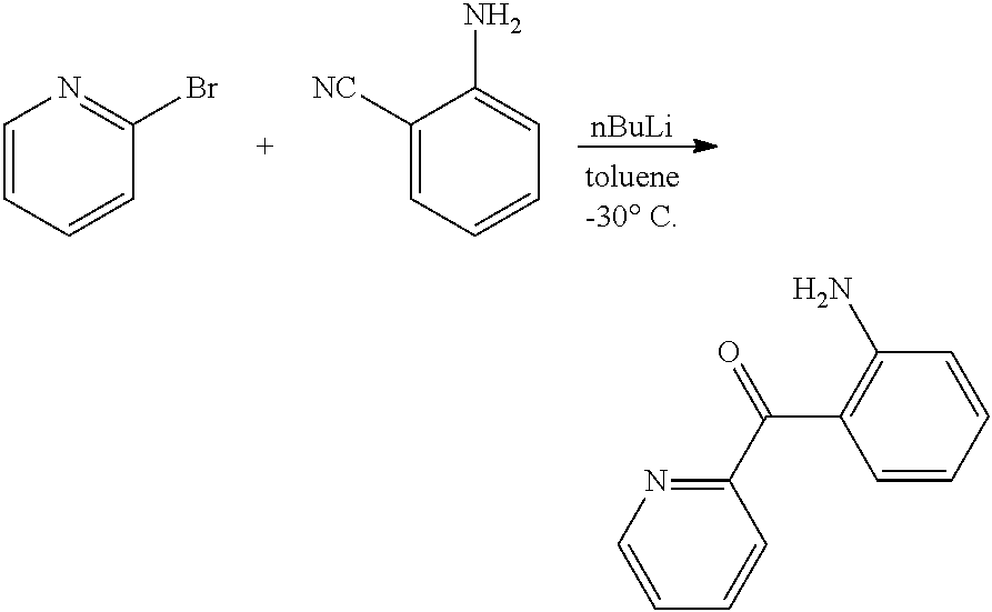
[nBuLi].C1=CC=CC(Br)=N1.C1([NC])=CC=CC=C1N.C1=CC(N)=C(C(=O)C2=NC=CC=C2)C=C1
